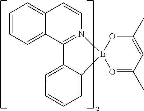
C12=CC=CC=C1C1=N(C=C2)[Ir]2(C3=CC=CC=C13)O=C(C)C=C(C)O2
